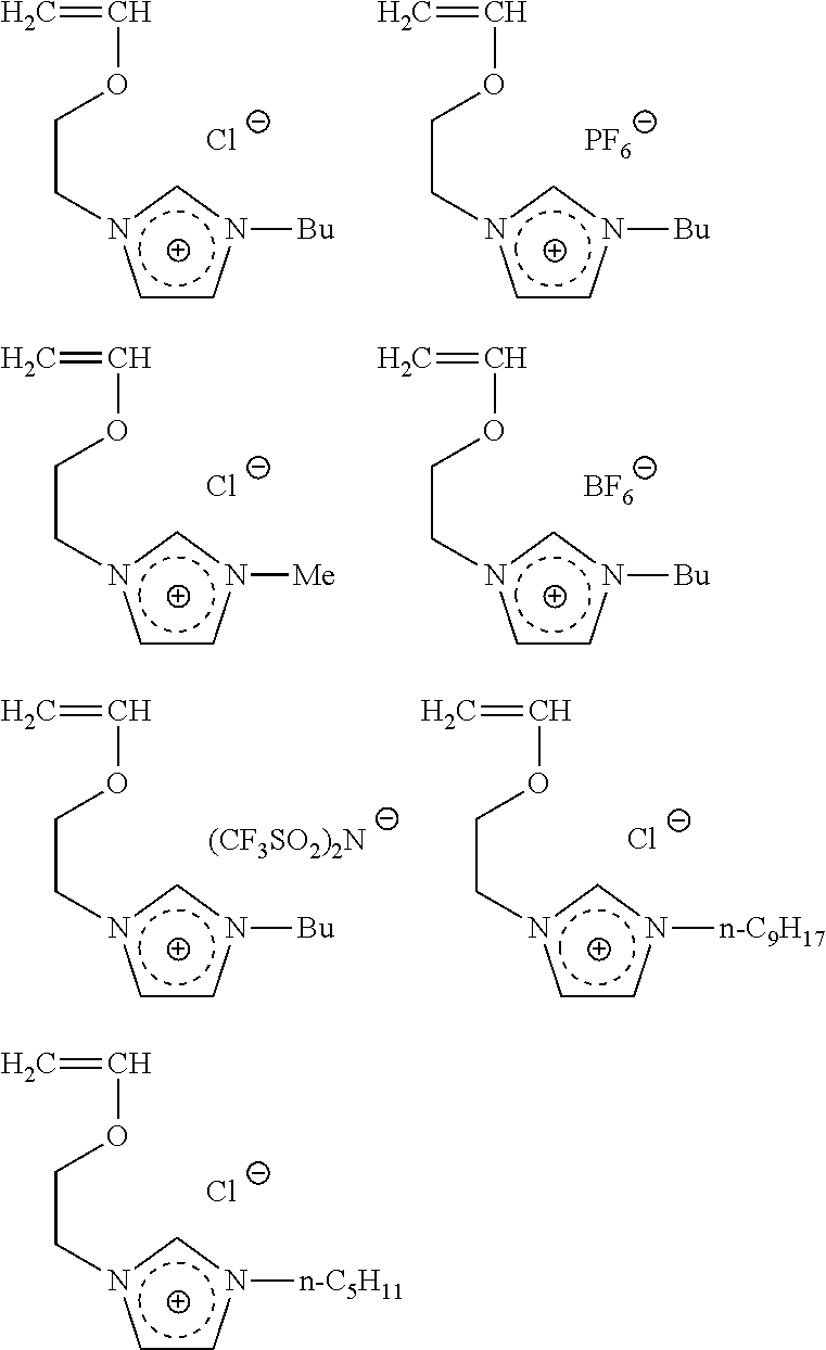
c1cn([n-C5H11])cn1CCOC=C.[Cl-].c1cn([Bu])cn1CCOC=C.[Cl-].c1cn([Bu])cn1CCOC=C.[PF6].c1cn([Me])cn1CCOC=C.[Cl-].c1cn([Bu])cn1CCOC=C.[BF6].c1cn([n-C9H17])cn1CCOC=C.[Cl-].c1cn([Bu])cn1CCOC=C.[(CF3SO2)2N]
